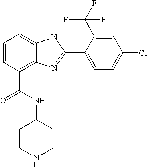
C1=CC(C(NC2CCNCC2)=O)=C2C(=C1)NC(C1=CC=C(Cl)C=C1C(F)(F)F)=N2
